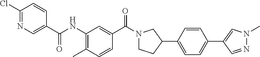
C1(Cl)=NC=C(C(NC2=C(C)C=CC(C(=O)N3CCC(C4=CC=C(C5=CN(C)N=C5)C=C4)C3)=C2)=O)C=C1
